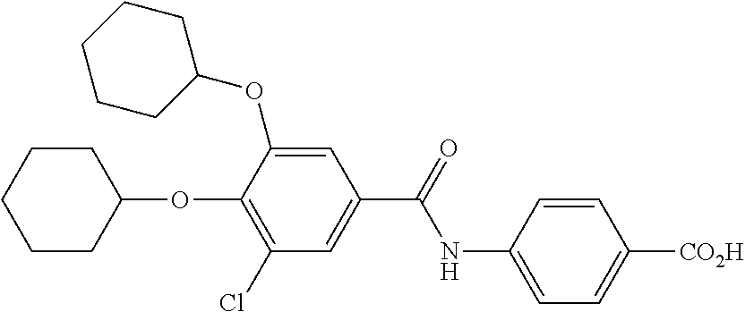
C1=C(NC(C2=CC(Cl)=C(OC3CCCCC3)C(OC3CCCCC3)=C2)=O)C=CC([CO2H])=C1
